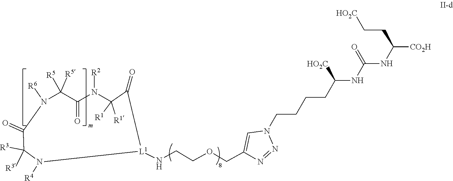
C1=C(COCCN[L1]2N([R4])C([R3])([R3])C(=O)N([R6])C([R5])([R5])C(=O)N([R2])C([R1])([R1])C2=O)N=NN1CCCCC(NC(NC([CO2H])CC[HO2C])=O)[HO2C]
